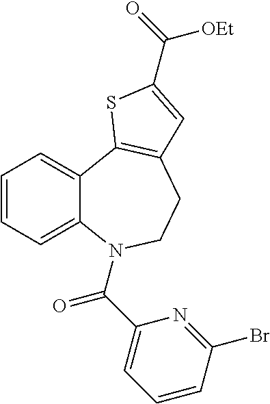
C1=CC=C2C(=C1)C1=C(CCN2C(C2=CC=CC(Br)=N2)=O)C=C(C(=O)[OEt])S1
